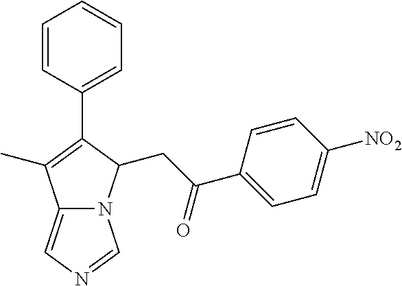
C1=CC(C2=C(C)C3=CN=CN3C2CC(C2=CC=C([NO2])C=C2)=O)=CC=C1
